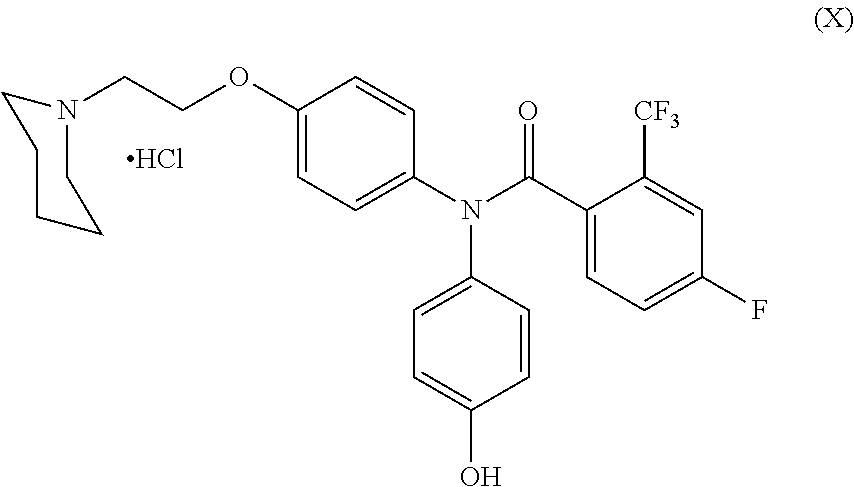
N(C1=CC=C(O)C=C1)(C1=CC=C(OCCN2CCCCC2)C=C1)C(C1=CC=C(F)C=C1[CF3])=O.Cl
